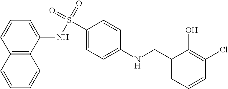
C12=C(C(NS(C3=CC=C(NCC4=CC=CC(Cl)=C4O)C=C3)(=O)=O)=CC=C1)C=CC=C2
